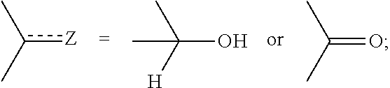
[Z]c(C)C.OC([H])(C)C.O=C(C)C
